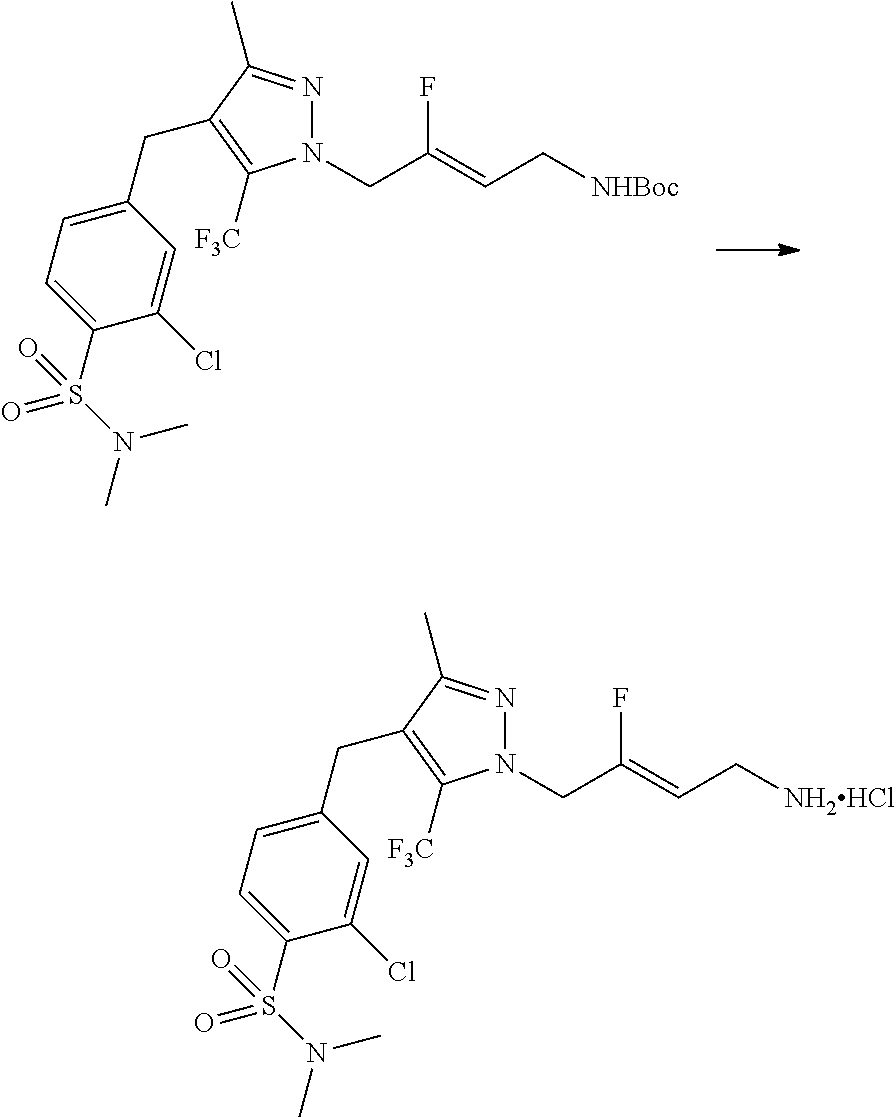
N1(CC(=CC[NHBoc])F)N=C(C)C(CC2=CC=C(S(N(C)C)(=O)=O)C(Cl)=C2)=C1[F3C].N1(CC(=CC[NH2HCl])F)N=C(C)C(CC2=CC=C(S(N(C)C)(=O)=O)C(Cl)=C2)=C1[F3C]
